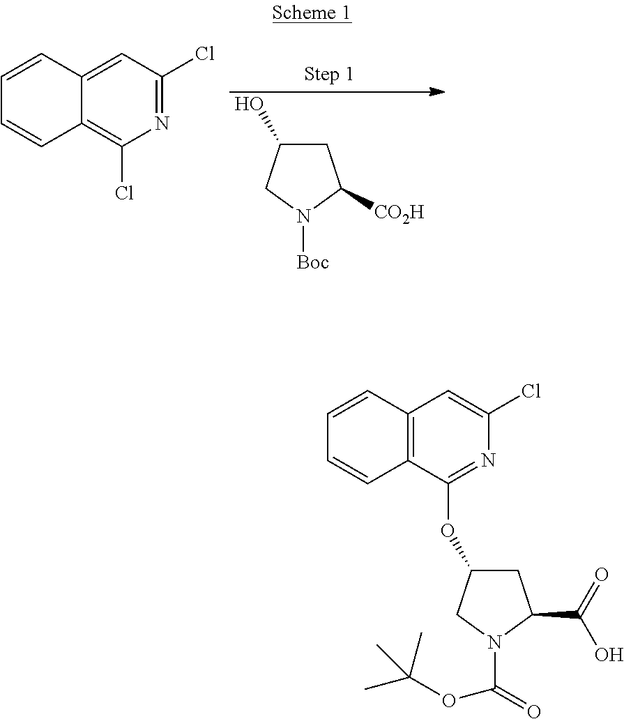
C1C(O)CN([Boc])C1[CO2H].C1=CC2=CC(Cl)=NC(Cl)=C2C=C1.C1=CC2=C(C=C1)C(OC1CC(C(=O)O)N(C(=O)OC(C)(C)C)C1)=NC(Cl)=C2
